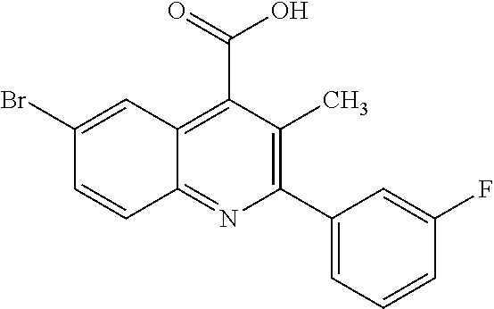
C1(C2=C(C)C(C(O)=O)=C3C(=N2)C=CC(Br)=C3)=CC=CC(F)=C1
